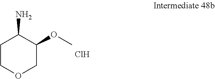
C1COCC(OC)C1N.Cl
